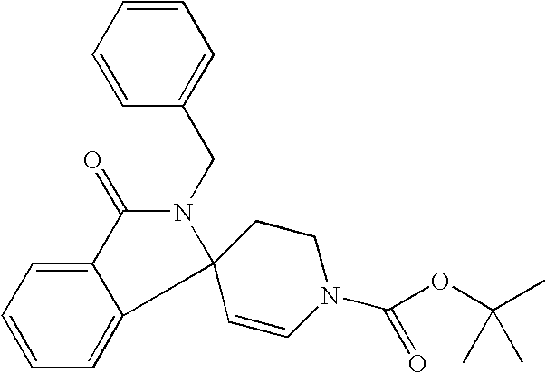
C1=CC=C(CN2C(=O)C3=CC=CC=C3C23C=CN(C(OC(C)(C)C)=O)CC3)C=C1
